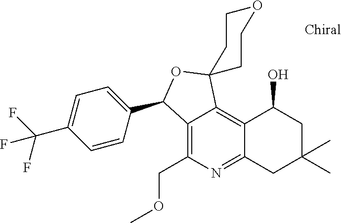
C1=CC(C2C3=C(COC)N=C4C(=C3C3(O2)CCOCC3)C(O)CC(C)(C)C4)=CC=C1C(F)(F)F
